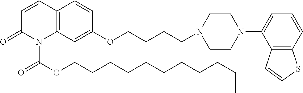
C1=CC2=C(N(C(OCCCCCCCCCCC)=O)C1=O)C=C(OCCCCN1CCN(C3=CC=CC4=C3C=CS4)CC1)C=C2
